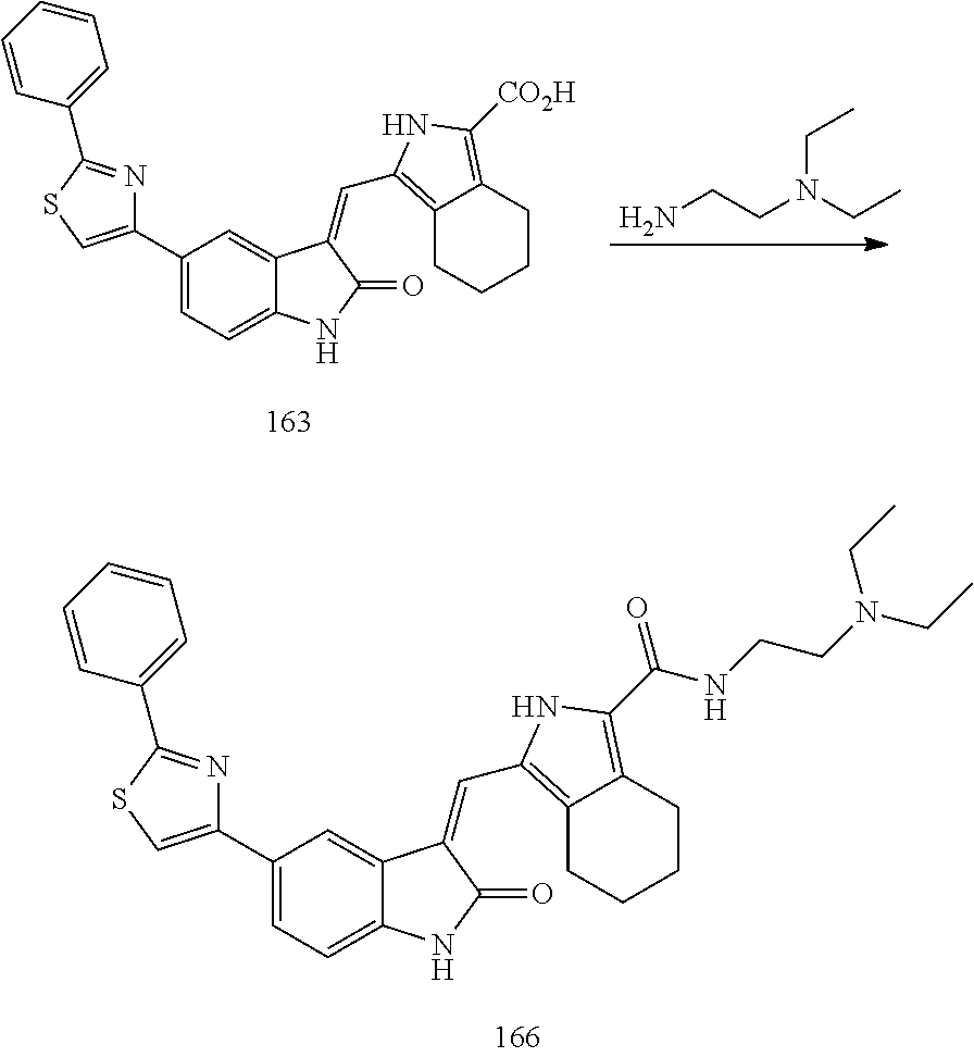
C1=C(C2=CSC(C3=CC=CC=C3)=N2)C=C2C(=C1)NC(=O)C2=CC1=C2CCCCC2=C([CO2H])N1.NCCN(CC)CC.C1=C(C2=CSC(C3=CC=CC=C3)=N2)C=C2C(=C1)NC(=O)C2=CC1=C2CCCCC2=C(C(NCCN(CC)CC)=O)N1
